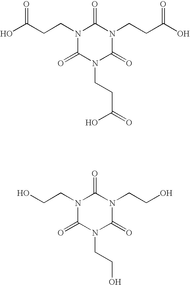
N1(CCC(=O)O)C(=O)N(CCC(O)=O)C(=O)N(CCC(=O)O)C1=O.N1(CCO)C(=O)N(CCO)C(=O)N(CCO)C1=O
